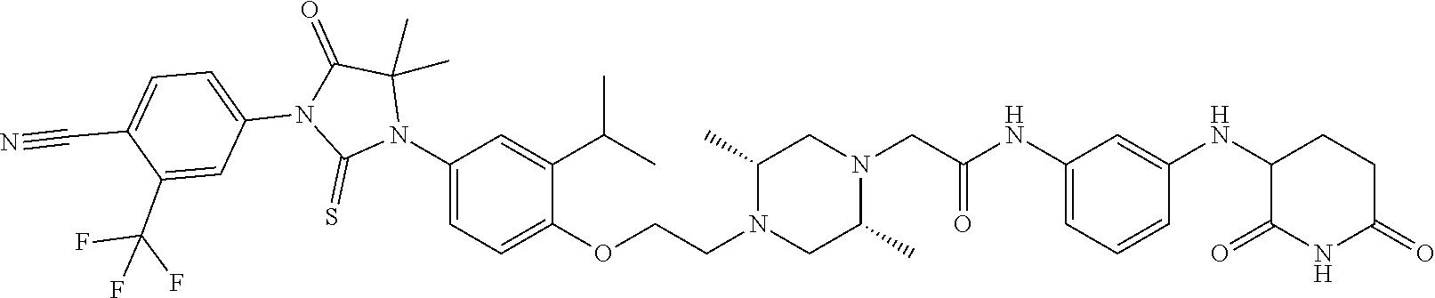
C1=C(NC(CN2CC(C)N(CCOC3=CC=C(N4C(C)(C)C(=O)N(C5=CC=C(C#N)C(C(F)(F)F)=C5)C4=S)C=C3C(C)C)CC2C)=O)C=C(NC2C(=O)NC(=O)CC2)C=C1
